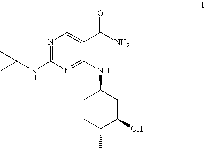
N1=C(NC(C)(C)C)N=C(NC2CCC(C)C([OH])C2)C(C(N)=O)=C1
